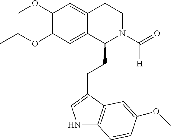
C(OC1=C(OC)C=C2C(=C1)C(CCC1=CNC3=C1C=C(OC)C=C3)N(C(=O)[H])CC2)C
